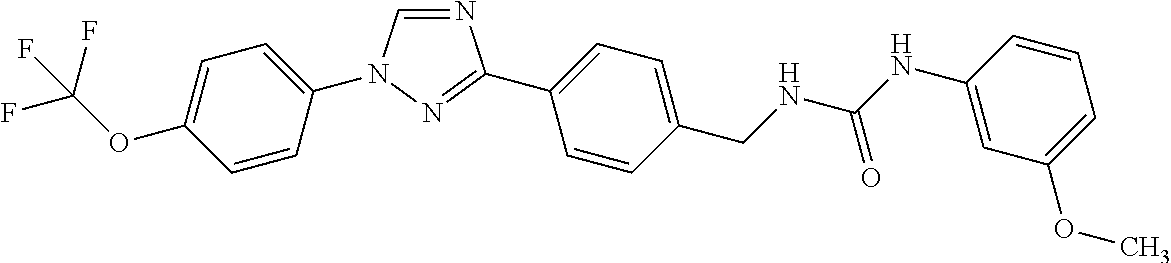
C1=C(N2C=NC(C3=CC=C(CNC(NC4=CC(OC)=CC=C4)=O)C=C3)=N2)C=CC(OC(F)(F)F)=C1
